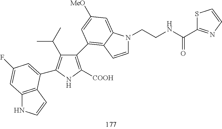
C1(C2=C3C(=CC([MeO])=C2)N(CCNC(=O)C2=NC=CS2)C=C3)=C([COOH])NC(C2=CC(F)=CC3=C2C=CN3)=C1C(C)C
